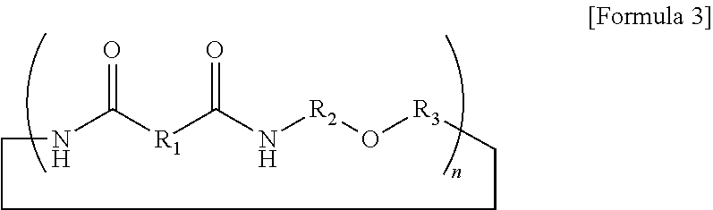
N1C(=O)[R1]C(=O)N[R2]O[R3]CCCC1
